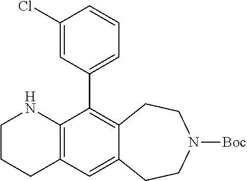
C12=C(C(C3=CC=CC(Cl)=C3)=C3C(=C1)CCN([Boc])CC3)NCCC2
